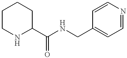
C1CNC(C(NCC2=CC=NC=C2)=O)CC1
